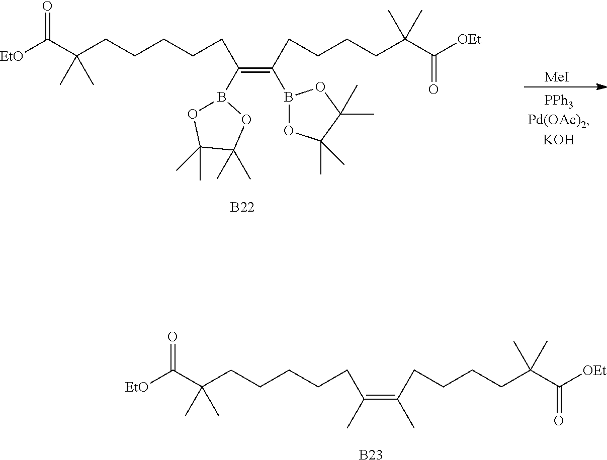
[B23].[EtO]C(C(CCCCCC(=C(CCCCC(C([OEt])=O)(C)C)C)C)(C)C)=O.[EtO]C(C(CCCCCC(=C(CCCCC(C([OEt])=O)(C)C)B1OC(C)(C)C(C)(C)O1)B1OC(C)(C)C(C)(C)O1)(C)C)=O.[B22].[MeI]
